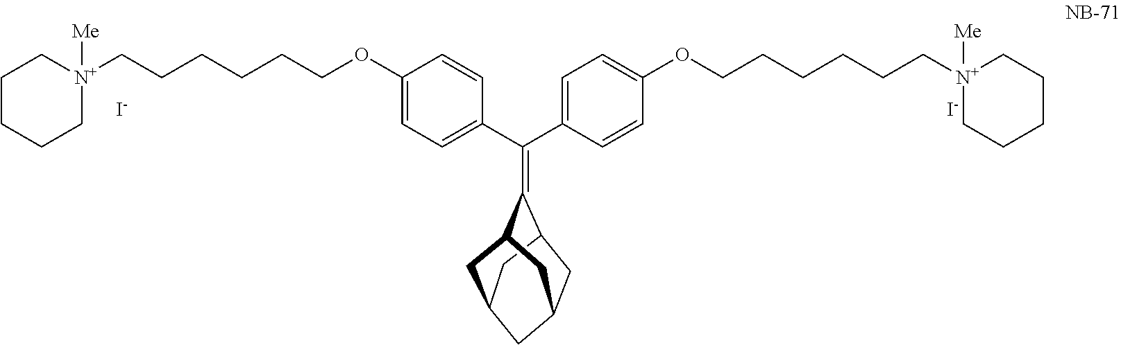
C(C1=CC=C(OCCCCCC[N+]2([Me])CCCCC2)C=C1)(C1=CC=C(OCCCCCC[N+]2([Me])CCCCC2)C=C1)=C1C2CC3CC1CC(C2)C3.[I-].[I-]
